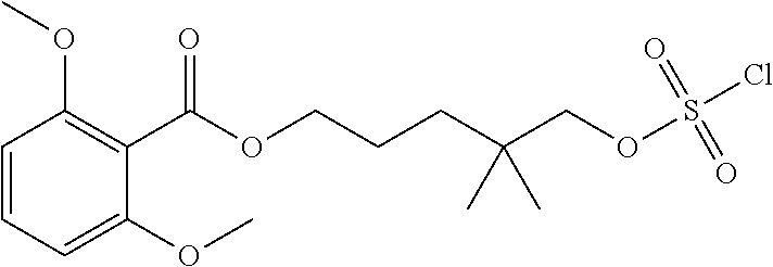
C(OCCCC(COS(Cl)(=O)=O)(C)C)(=O)C1=C(OC)C=CC=C1OC
